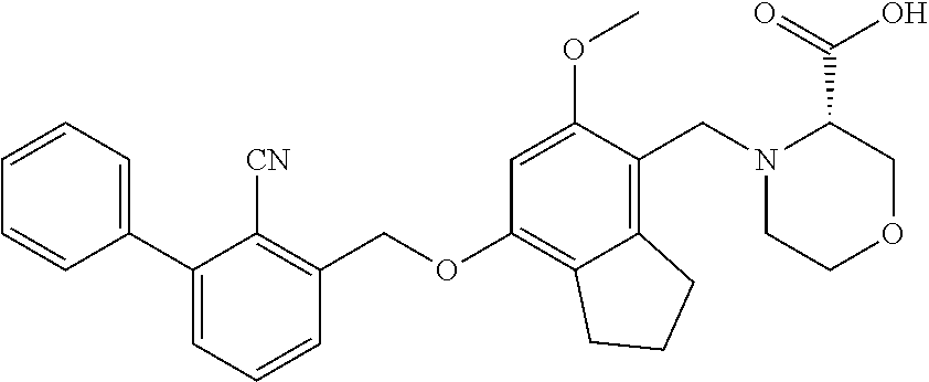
C1=CC=C(C2=CC=CC(COC3=C4C(=C(CN5CCOCC5C(=O)O)C(OC)=C3)CCC4)=C2[CN])C=C1
